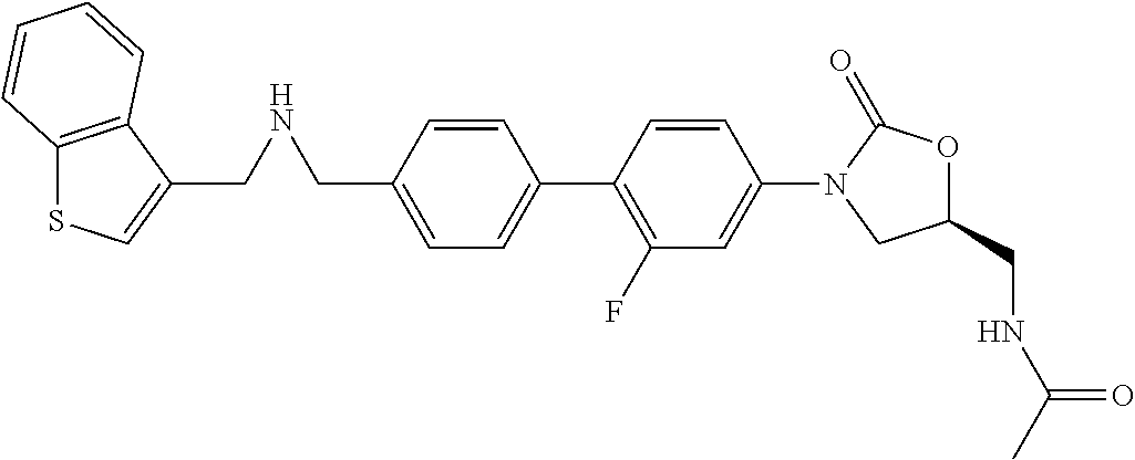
C1=C(CNCC2=CSC3=C2C=CC=C3)C=CC(C2=C(F)C=C(N3CC(CNC(C)=O)OC3=O)C=C2)=C1
